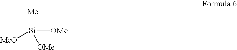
[Me][Si]([OMe])([OMe])[MeO]
